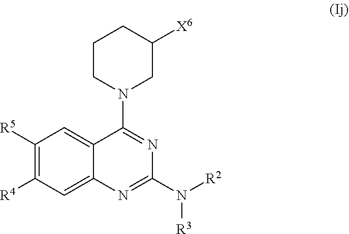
N([R3])(C1=NC2=CC([R4])=C([R5])C=C2C(N2CC([X6])CCC2)=N1)[R2]
